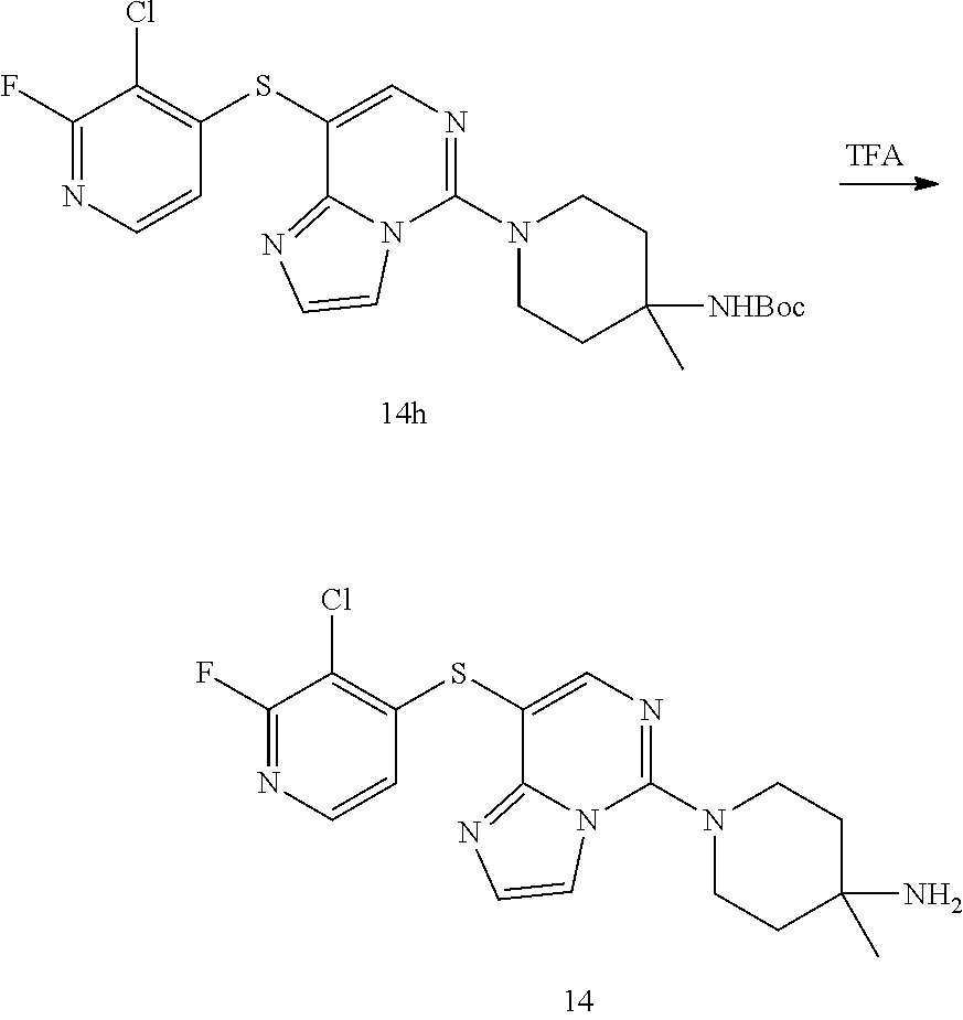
C1(N2CCC(N)(C)CC2)=NC=C(SC2=C(Cl)C(F)=NC=C2)C2=NC=CN12.C1(N2CCC([NHBoc])(C)CC2)=NC=C(SC2=C(Cl)C(F)=NC=C2)C2=NC=CN12
